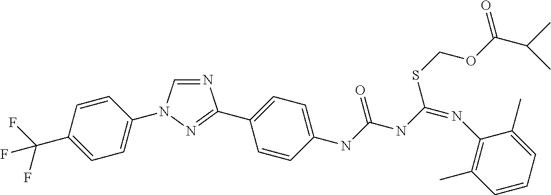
N1=CN(C2=CC=C(C(F)(F)F)C=C2)N=C1C1=CC=C(NC(NC(=NC2=C(C)C=CC=C2C)SCOC(C(C)C)=O)=O)C=C1
